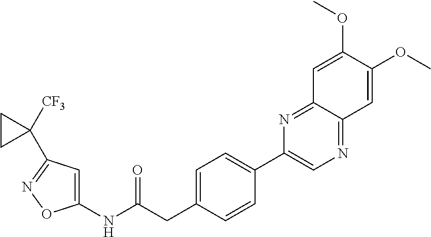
C1=C(CC(NC2=CC(C3([CF3])CC3)=NO2)=O)C=CC(C2=CN=C3C(=N2)C=C(OC)C(OC)=C3)=C1
